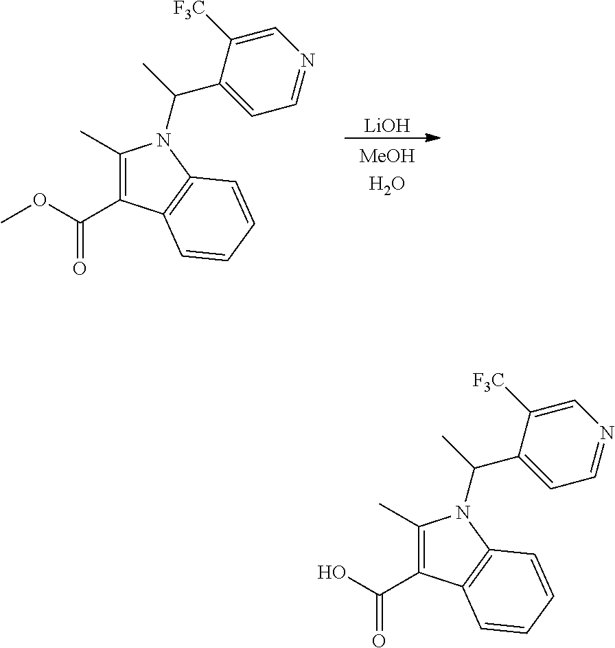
[LiOH].C1(C)=C(C(OC)=O)C2=C(N1C(C)C1=CC=NC=C1[F3C])C=CC=C2.C1(C)=C(C(O)=O)C2=C(N1C(C)C1=CC=NC=C1[F3C])C=CC=C2
